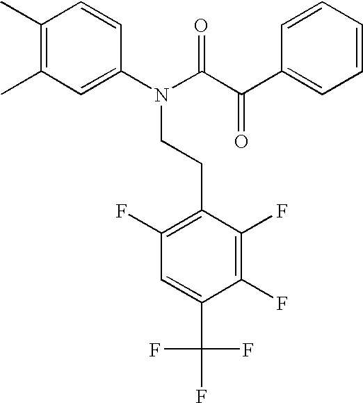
CC1=C(C)C=CC(N(C(=O)C(C2=CC=CC=C2)=O)CCC2=C(F)C=C(C(F)(F)F)C(F)=C2F)=C1
